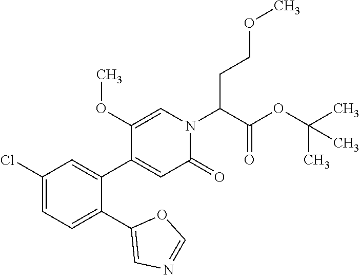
C1(Cl)=CC=C(C2=CN=CO2)C(C2=CC(=O)N(C(CCOC)C(OC(C)(C)C)=O)C=C2OC)=C1
